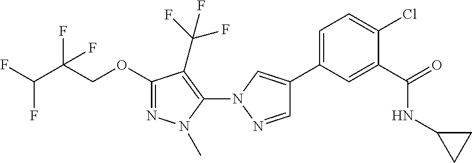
C1(C2=CC=C(Cl)C(C(=O)NC3CC3)=C2)=CN(C2=C(C(F)(F)F)C(OCC(C(F)F)(F)F)=NN2C)N=C1
